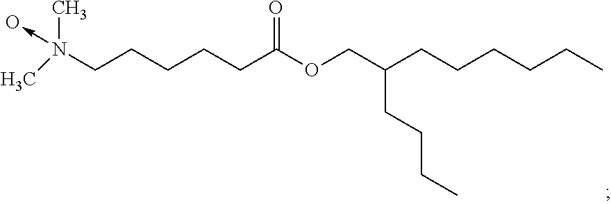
N(CCCCCC(OCC(CCCCCC)CCCC)=O)(->O)(C)C
